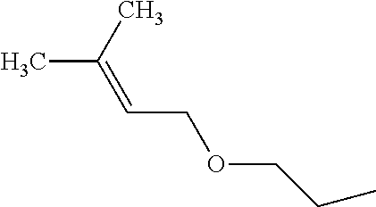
CCCOCC=C(C)C
